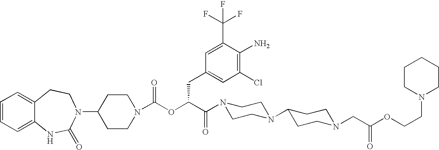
C1=CC=C2C(=C1)CCN(C1CCN(C(OC(C(N3CCN(C4CCN(CC(OCCN5CCCCC5)=O)CC4)CC3)=O)CC3=CC(Cl)=C(N)C(C(F)(F)F)=C3)=O)CC1)C(=O)N2
